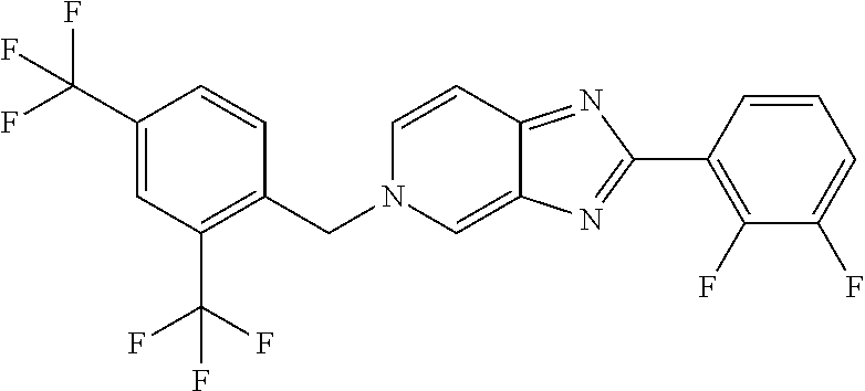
C1(C(F)(F)F)=CC(C(F)(F)F)=C(CN2C=C3C(=NC(C4=C(F)C(F)=CC=C4)=N3)C=C2)C=C1
